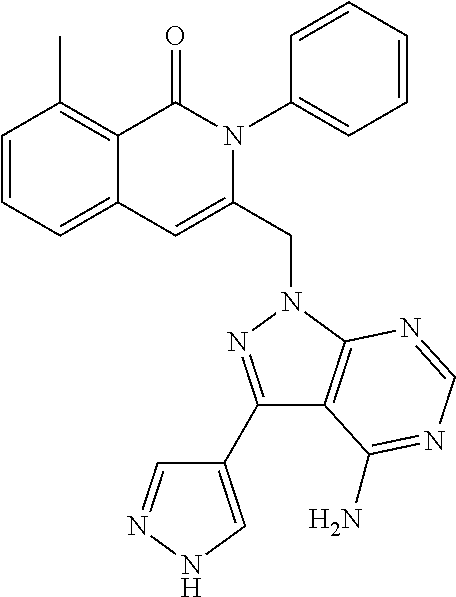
C1=CC=C2C(=C1C)C(=O)N(C1=CC=CC=C1)C(CN1C3=C(C(C4=CNN=C4)=N1)C(N)=NC=N3)=C2
